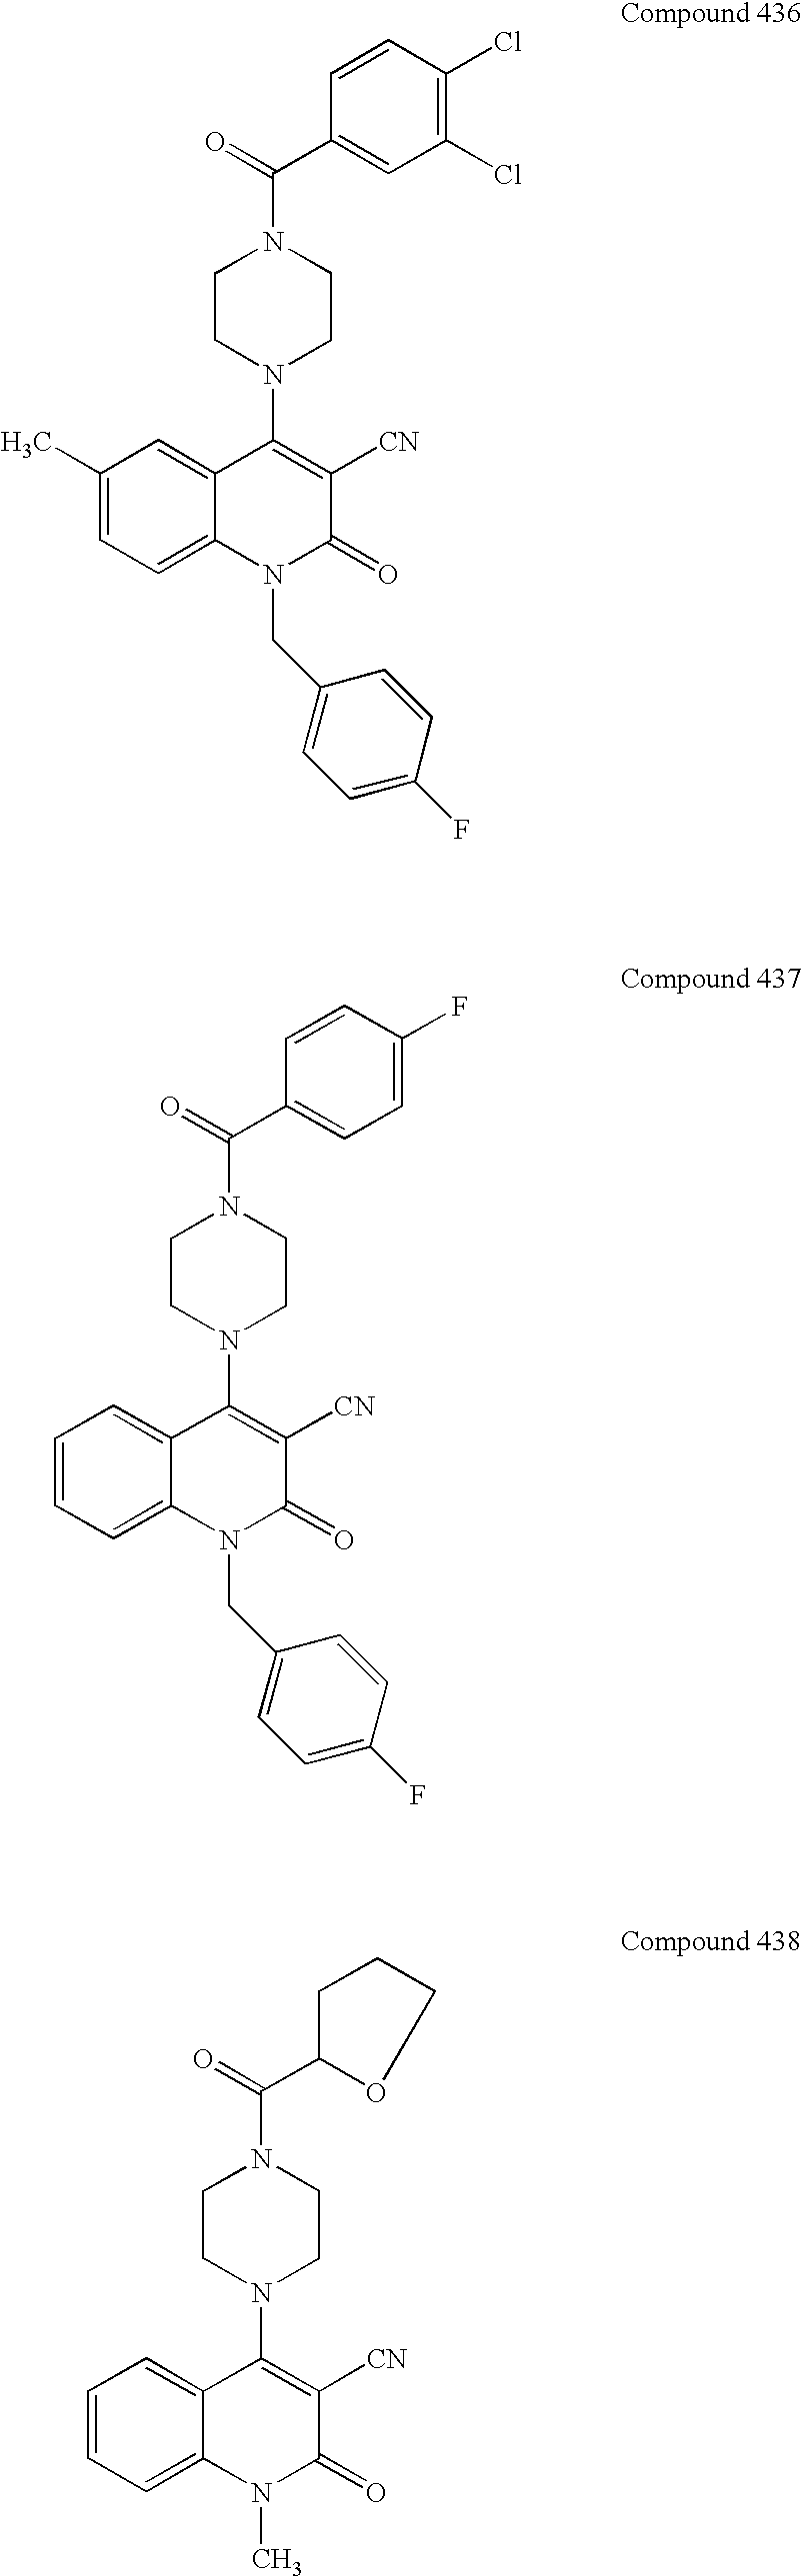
C1(Cl)=C(Cl)C=CC(C(N2CCN(C3=C([CN])C(=O)N(CC4=CC=C(F)C=C4)C4=CC=C(C)C=C34)CC2)=O)=C1.C1=C(F)C=CC(C(N2CCN(C3=C([CN])C(=O)N(CC4=CC=C(F)C=C4)C4=CC=CC=C34)CC2)=O)=C1.C1CCC(C(N2CCN(C3=C([CN])C(=O)N(C)C4=CC=CC=C34)CC2)=O)O1
